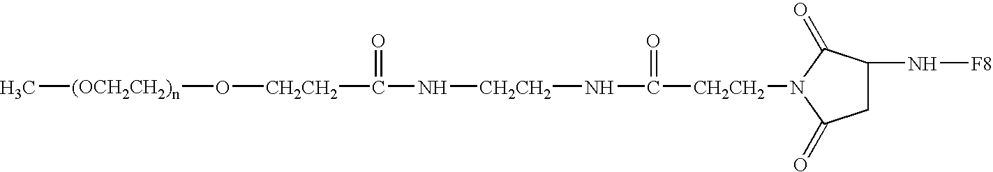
[CH2CH2](N1C(=O)C(N[F8])CC1=O)C(N[CH2CH2]NC([CH2CH2]O[(OCH2CH2)n]C)=O)=O
